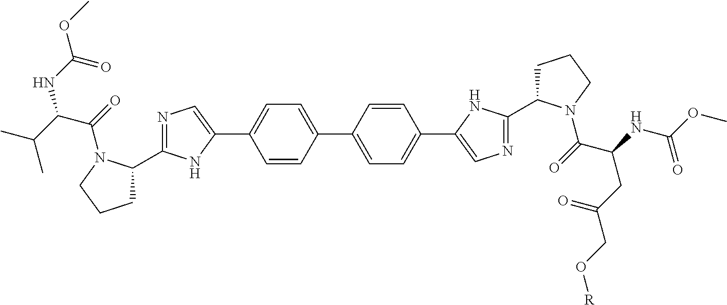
C1C(C2=NC=C(C3=CC=C(C4=CC=C(C5=CN=C(C6CCCN6C(=O)C(CC(CO[R])=O)NC(OC)=O)N5)C=C4)C=C3)N2)N(C(=O)C(C(C)C)NC(OC)=O)CC1
